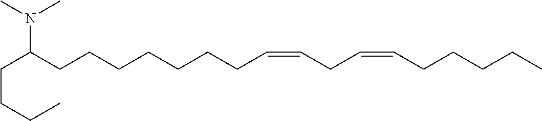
C(CCC)C(CCCCCCCC=CCC=CCCCCC)N(C)C
